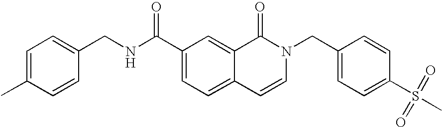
C1=C(C)C=CC(CNC(C2=CC=C3C(=C2)C(=O)N(CC2=CC=C(S(C)(=O)=O)C=C2)C=C3)=O)=C1
